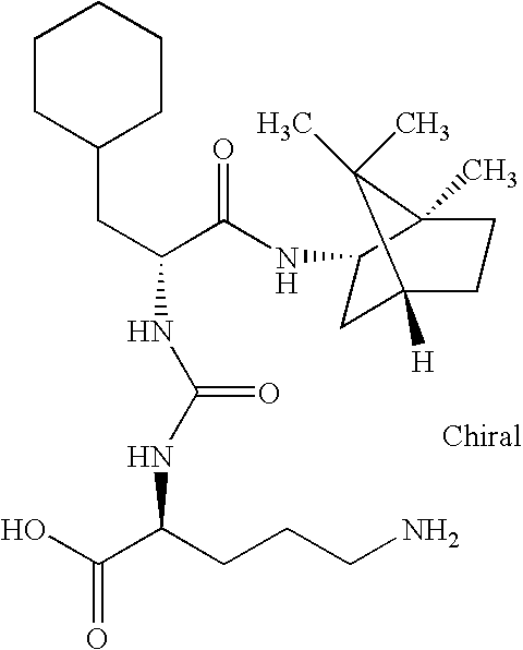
C1CC(CC(NC(NC(C(O)=O)CCCN)=O)C(=O)NC2CC3([H])CCC2(C)C3(C)C)CCC1
